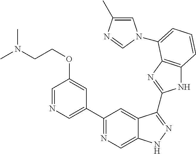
C1(C2=NC=C3C(=C2)C(C2=NC4=C(N2)C=CC=C4N2C=C(C)N=C2)=NN3)=CN=CC(OCCN(C)C)=C1
